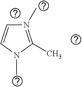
C1=CN(C)C(C)=N1C
